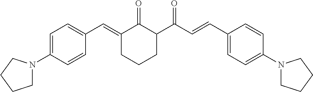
C1=C(N2CCCC2)C=CC(C=C2C(=O)C(C(=O)C=CC3=CC=C(N4CCCC4)C=C3)CCC2)=C1
